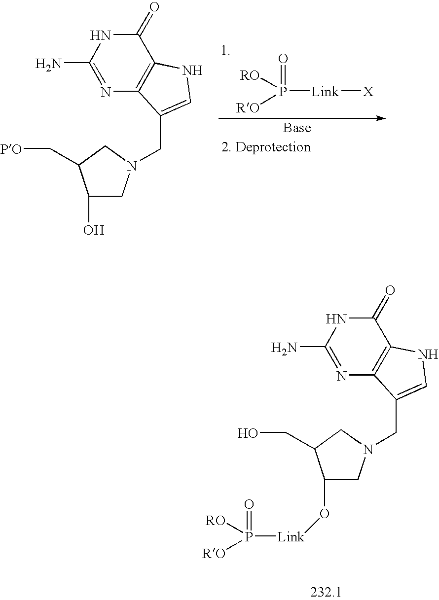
C1(O)CN(CC2=CNC3=C2N=C(N)NC3=O)CC1C[PO].P([Link][X])(=O)([RO])[RO].C1(O[Link]P([RO])([RO])=O)CN(CC2=CNC3=C2N=C(N)NC3=O)CC1CO
